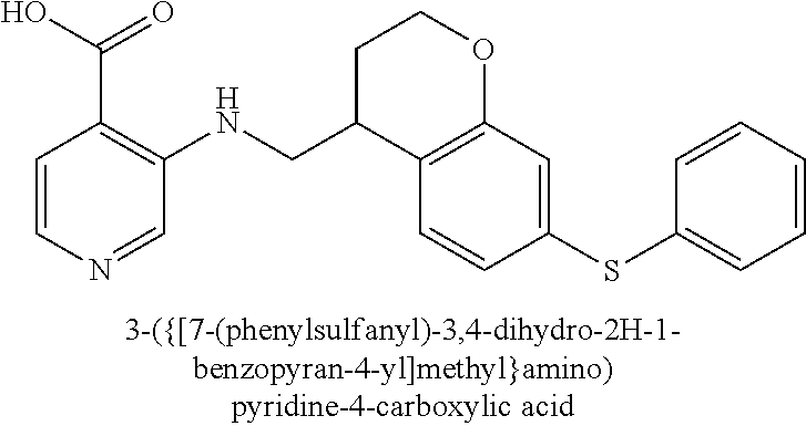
C1=CN=CC(NCC2C3=C(OCC2)C=C(SC2=CC=CC=C2)C=C3)=C1C(O)=O
